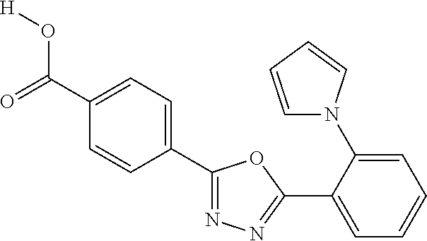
[H]OC(=O)C1=CC=C(C2=NN=C(C3=CC=CC=C3N3C=CC=C3)O2)C=C1
